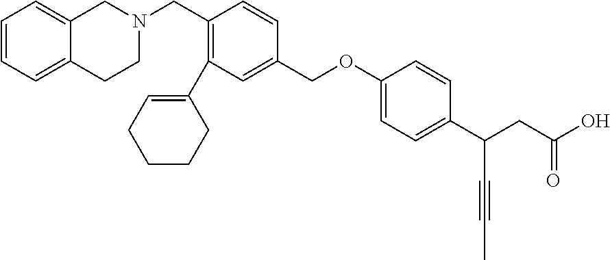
C1=C2CCN(CC3=C(C4=CCCCC4)C=C(COC4=CC=C(C(CC(O)=O)C#CC)C=C4)C=C3)CC2=CC=C1
